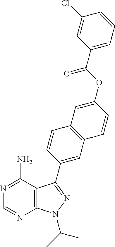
N1=C(N)C2=C(N=C1)N(C(C)C)N=C2C1=CC2=C(C=C1)C=C(OC(C1=CC=CC(Cl)=C1)=O)C=C2
